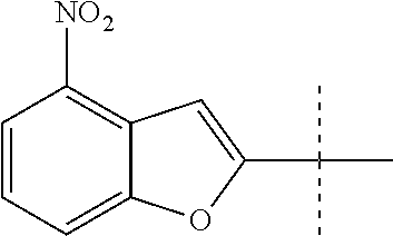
C1=CC=C2C(=C1[NO2])C=C(C(C)(C)C)O2
